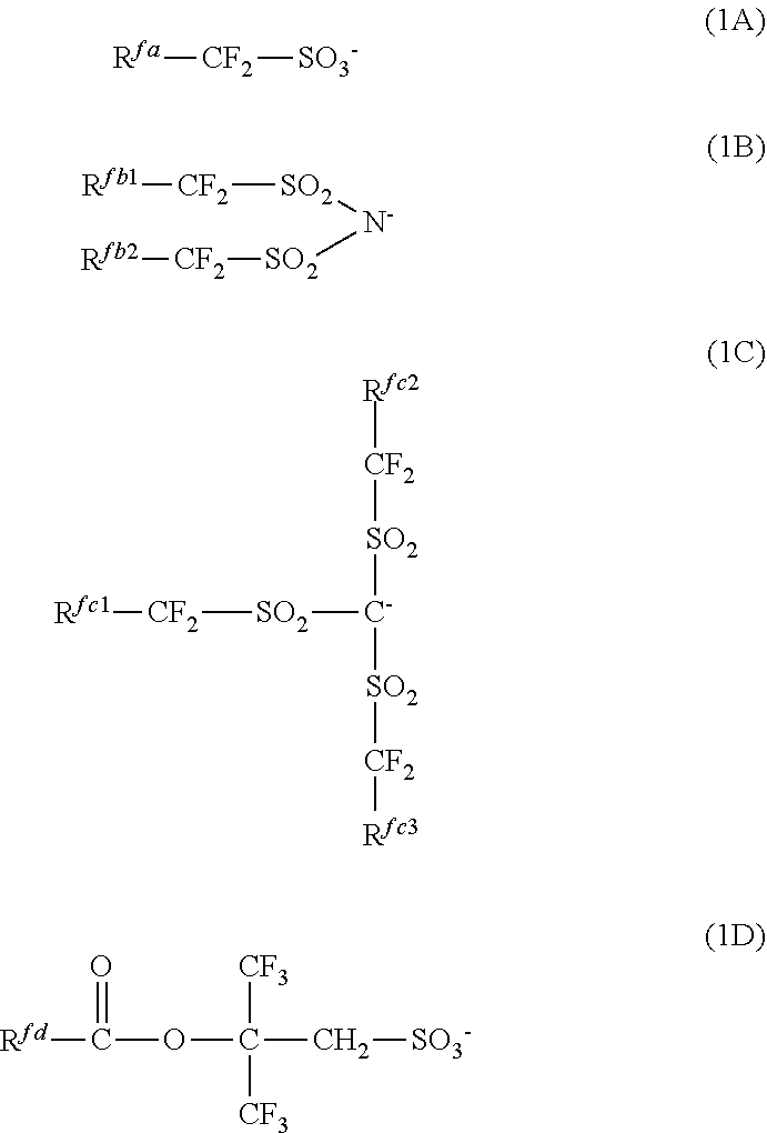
[Rfa][CF2][SO3-].[Rfb1][CF2][SO2][N-][SO2][CF2][Rfb2].[Rfc2][CF2][SO2][C-]([SO2][CF2][Rfc3])[SO2][CF2][Rfc1].[CF3]C([CF3])(C[SO3-])OC([Rfd])=O
